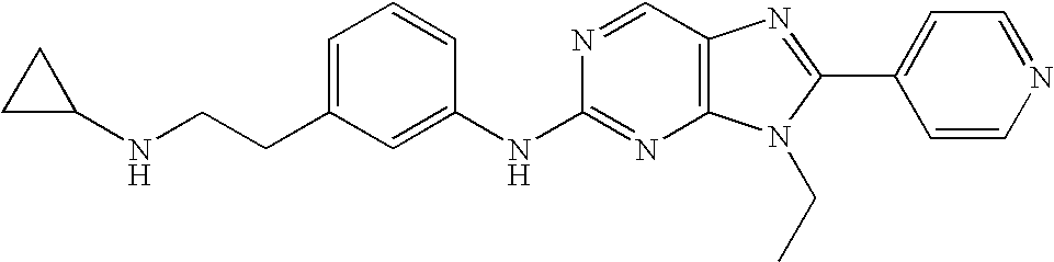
C1=C(CCNC2CC2)C=C(NC2=NC3=C(C=N2)N=C(C2=CC=NC=C2)N3CC)C=C1
